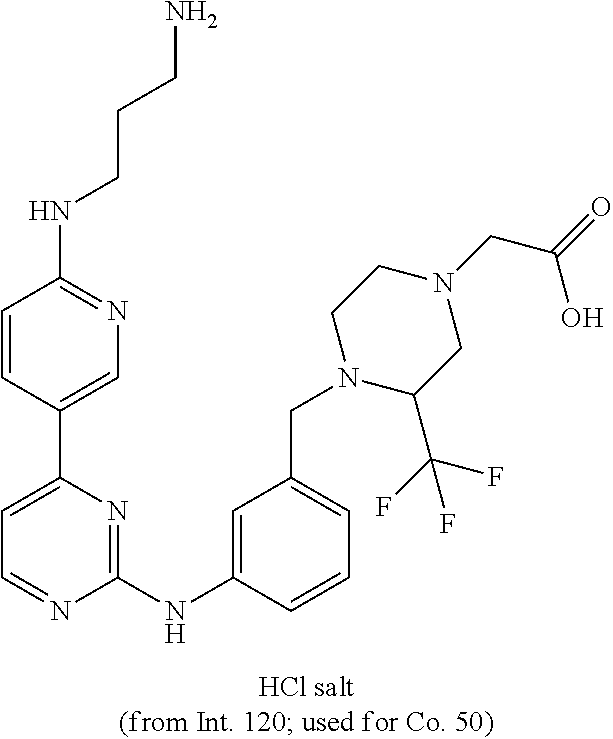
C1(NC2=CC(CN3C(C(F)(F)F)CN(CC(=O)O)CC3)=CC=C2)=NC(C2=CN=C(NCCCN)C=C2)=CC=N1
